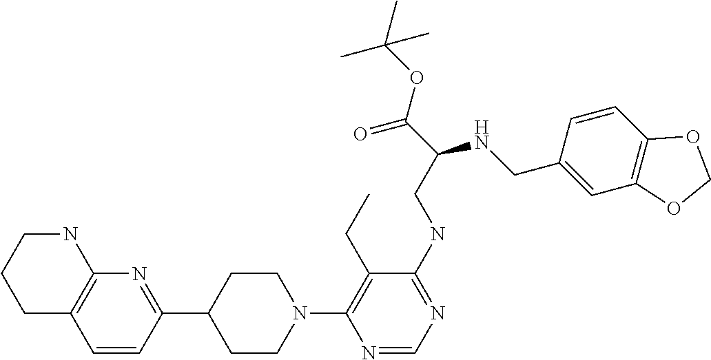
N1(C2=C(CC)C(NCC(C(=O)OC(C)(C)C)NCC3=CC4=C(C=C3)OCO4)=NC=N2)CCC(C2=NC3=C(C=C2)CCCN3)CC1
